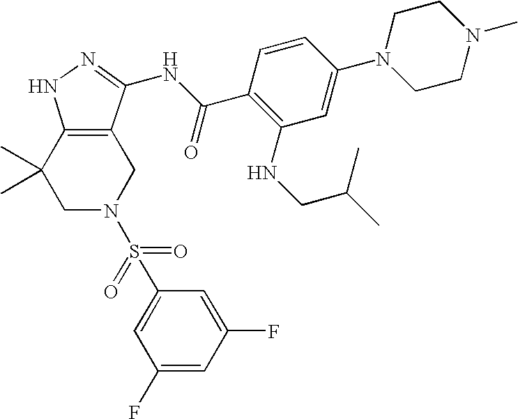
C1N(S(=O)(=O)C2=CC(F)=CC(F)=C2)CC2=C(C1(C)C)NN=C2NC(C1=C(NCC(C)C)C=C(N2CCN(C)CC2)C=C1)=O
